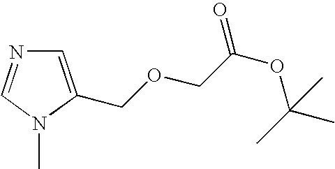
C1=C(COCC(OC(C)(C)C)=O)N(C)C=N1
